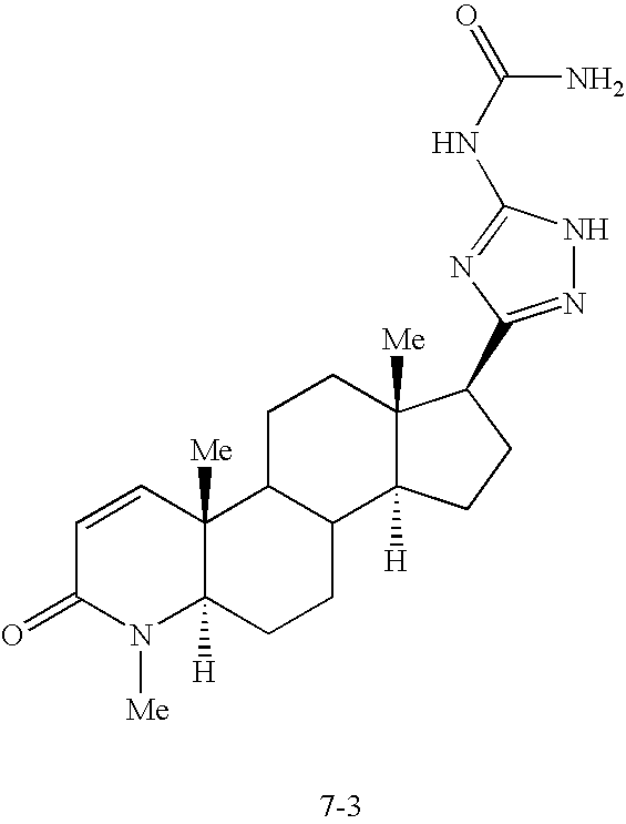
C1=CC(=O)N([Me])C2([H])C1([Me])C1C(CC2)C2([H])C([Me])(CC1)C(C1=NNC(NC(N)=O)=N1)CC2
